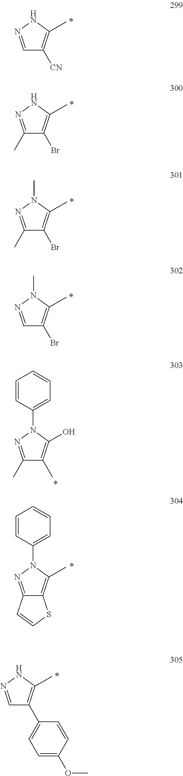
C1=NNC(C)=C1[CN].C1(C)=NNC(C)=C1Br.C1(C)=NN(C)C(C)=C1Br.C1=NN(C)C(C)=C1Br.C1(C)=NN(C2=CC=CC=C2)C(O)=C1C.C12=NN(C3=CC=CC=C3)C(C)=C1SC=C2.C1=NNC(C)=C1C1=CC=C(OC)C=C1
